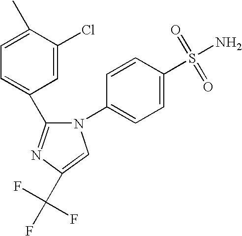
C1=CC(N2C(C3=CC=C(C)C(Cl)=C3)=NC(C(F)(F)F)=C2)=CC=C1S(N)(=O)=O
